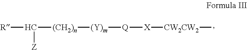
[R]C([Z])[(CH2)n][(Y)m][Q][X][CW2CW2]C
